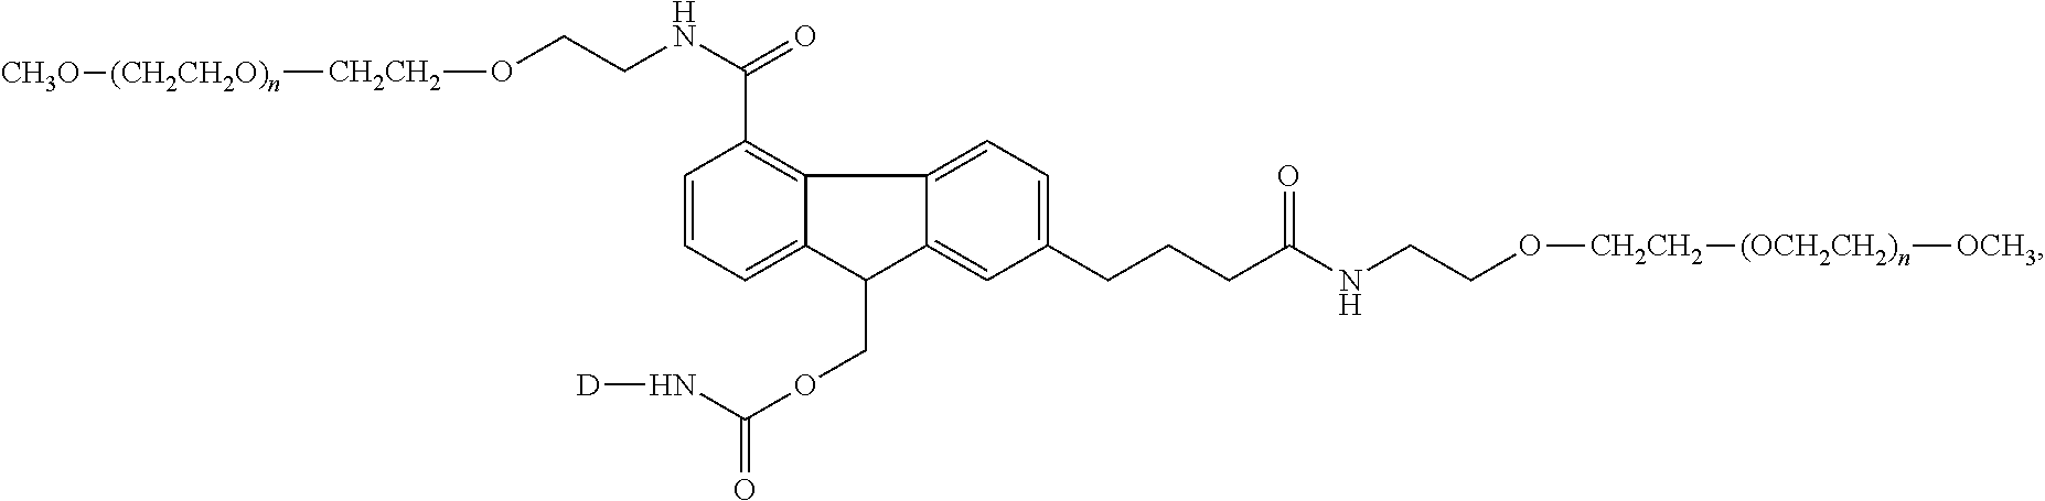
C1(CCCC(NCCO[CH2CH2][(OCH2CH2)n][OCH3])=O)=CC=C2C3=C(C(NCCO[CH2CH2][(CH2CH2O)n][CH3O])=O)C=CC=C3C(COC(=O)N[D])C2=C1
